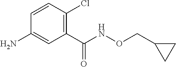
C1(C(NOCC2CC2)=O)=C(Cl)C=CC(N)=C1
